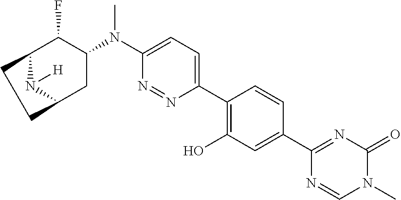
C12N([H])C(CC(N(C3=CC=C(C4=C(O)C=C(C5=NC(=O)N(C)C=N5)C=C4)N=N3)C)C1F)CC2
